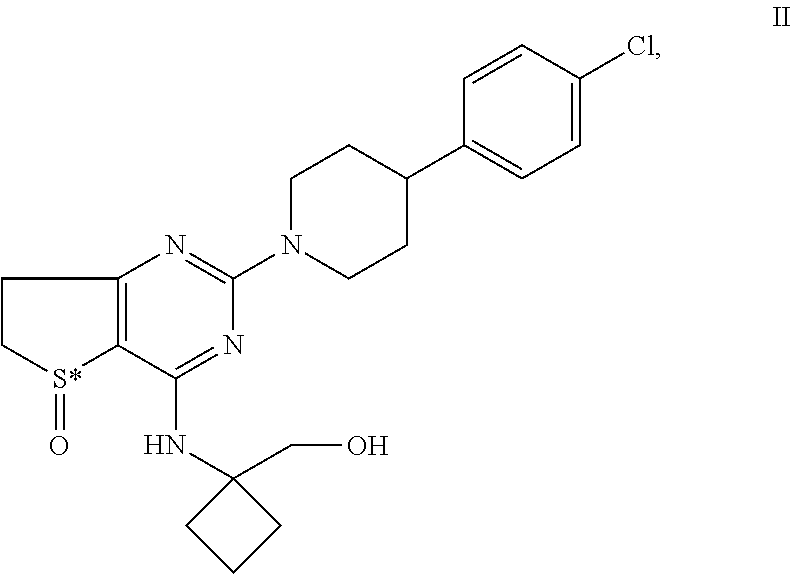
C1C[S*](=O)C2=C1N=C(N1CCC(C3=CC=C(Cl)C=C3)CC1)N=C2NC1(CO)CCC1
